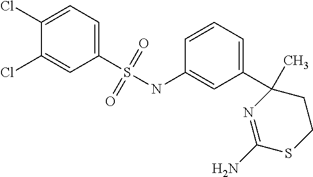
C1(Cl)=CC=C(S(NC2=CC(C3(C)N=C(N)SCC3)=CC=C2)(=O)=O)C=C1Cl
